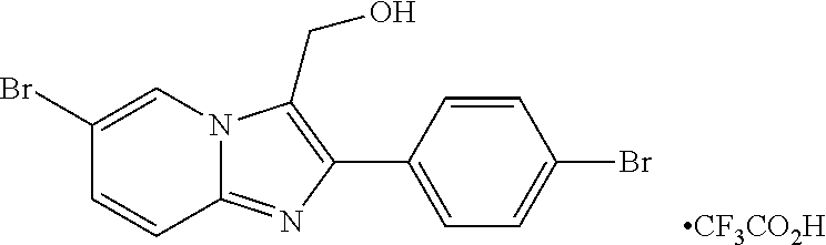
C1(C2=C(CO)N3C(=N2)C=CC(Br)=C3)=CC=C(Br)C=C1.[CF3CO2H]
